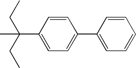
C1(C(C)(CC)CC)=CC=C(C2=CC=CC=C2)C=C1
